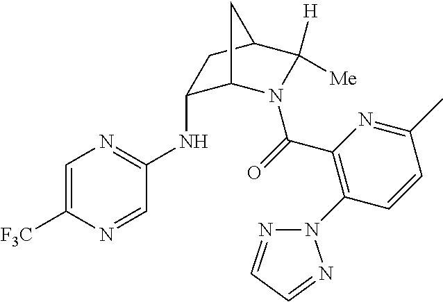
C1(NC2=NC=C([F3C])N=C2)C2N(C(=O)C3=C(N4N=CC=N4)C=CC(C)=N3)C([H])([Me])C(C1)C2
